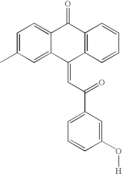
C12=CC=C(C)C=C1C(=CC(=O)C1=CC=CC(O[H])=C1)C1=C(C2=O)C=CC=C1
